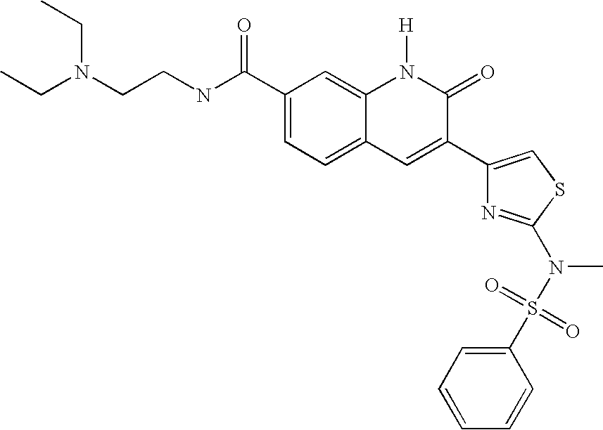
C1(C(NCCN(CC)CC)=O)=CC=C2C(=C1)N([H])C(=O)C(C1=CSC(N(S(=O)(=O)C3=CC=CC=C3)C)=N1)=C2
